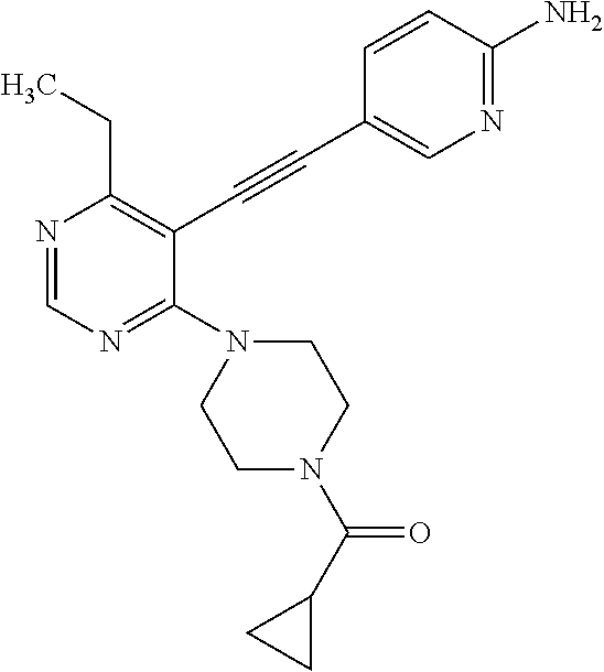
N1=CN=C(N2CCN(C(=O)C3CC3)CC2)C(C#CC2=CN=C(N)C=C2)=C1CC
